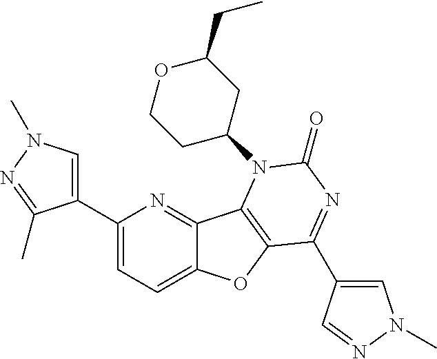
C1(C2=CN(C)N=C2C)=CC=C2C(=N1)C1=C(O2)C(C2=CN(C)N=C2)=NC(=O)N1C1CCOC(CC)C1
